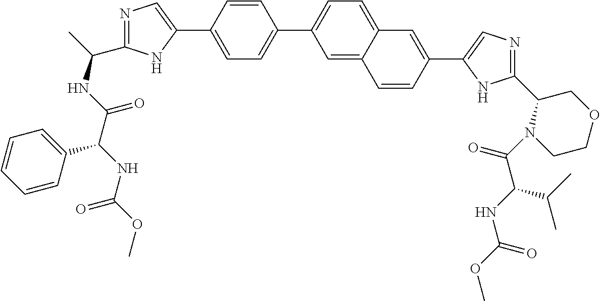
C1=C(C2=CN=C(C(NC(C(C3=CC=CC=C3)NC(OC)=O)=O)C)N2)C=CC(C2=CC=C3C(=C2)C=CC(C2=CN=C(C4COCCN4C(C(NC(OC)=O)C(C)C)=O)N2)=C3)=C1
